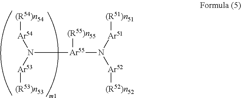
[Ar54](N([Ar53][(R53)n53])[Ar55](N([Ar52][(R52)n52])[Ar51][(R51)n51])[(R55)n55])[(R54)n54]
